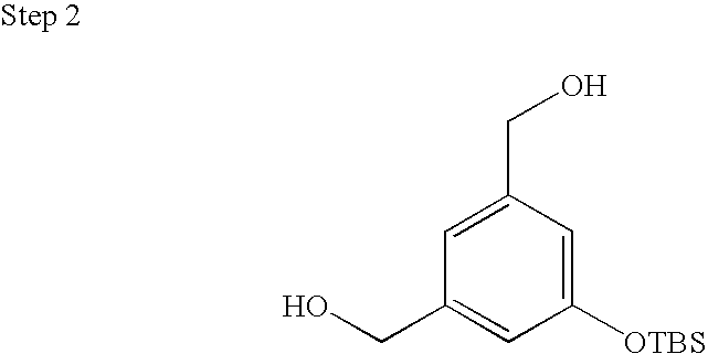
C1([OTBS])=CC(CO)=CC(CO)=C1
